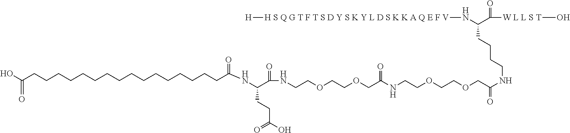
OC(CCCCCCCCCCCCCCCCC(=O)NC(C(=O)NCCOCCOCC(NCCOCCOCC(NCCCCC(C(=O)[W L L S T]O)N[H S Q G T F T S D Y S K Y L D S K K A Q E F V][H])=O)=O)CCC(O)=O)=O
